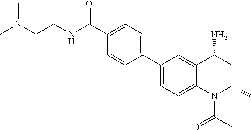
C1(C2=CC=C(C(NCCN(C)C)=O)C=C2)=CC=C2C(=C1)C(N)CC(C)N2C(C)=O
